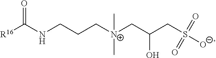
[R16]C(NCCC[N+](CC(CS(=O)([O-])=O)O)(C)C)=O
